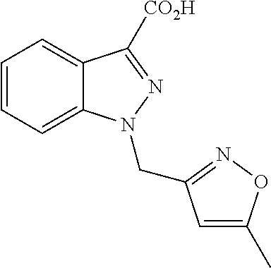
C1=CC=C2C(=C1)C([CO2H])=NN2CC1=NOC(C)=C1
